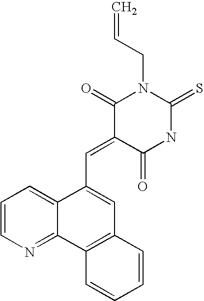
C1(C=C2C(=O)NC(=S)N(CC=C)C2=O)=CC2=C(C3=NC=CC=C13)C=CC=C2
